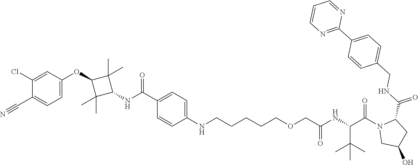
C1(C(=O)NC2C(C)(C)C(OC3=CC=C(C#N)C(Cl)=C3)C2(C)C)=CC=C(NCCCCCOCC(NC(C(N2CC(O)CC2C(NCC2=CC=C(C3=NC=CC=N3)C=C2)=O)=O)C(C)(C)C)=O)C=C1
